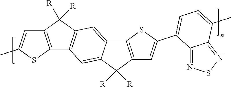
C1([R])([R])C2=C(C3=C1C=C1C(=C3)C([R])([R])C3=C1SC(C1=CC=C(C)C4=NSN=C14)=C3)SC(C)=C2
